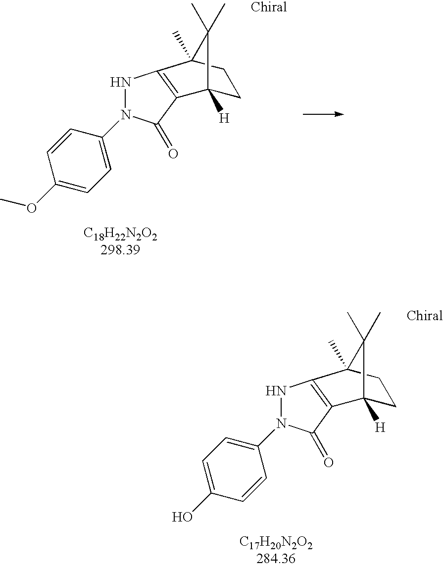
C1C2([H])C(C)(C)C(C)(C1)C1=C2C(=O)N(C2=CC=C(O)C=C2)N1.C1C2([H])C(C)(C)C(C)(C1)C1=C2C(=O)N(C2=CC=C(OC)C=C2)N1
